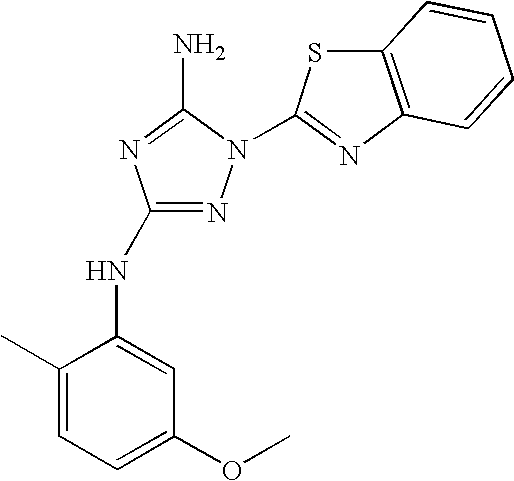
N1=C(NC2=CC(OC)=CC=C2C)N=C(N)N1C1=NC2=C(S1)C=CC=C2
